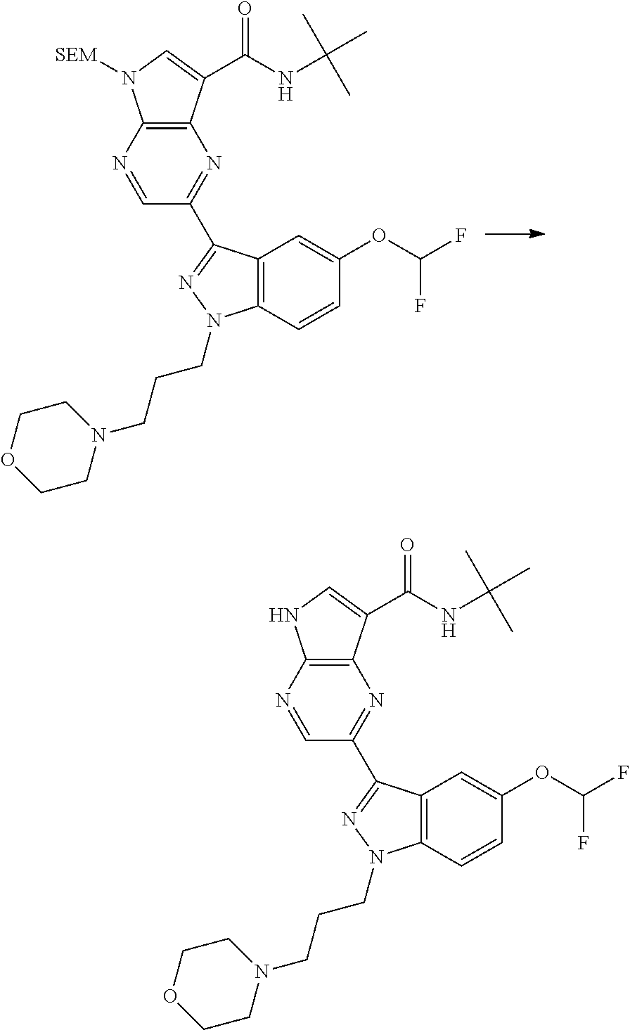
C12=C(N=CC(C3=NN(CCCN4CCOCC4)C4=C3C=C(OC(F)F)C=C4)=N1)N([SEM])C=C2C(NC(C)(C)C)=O.C12=C(N=CC(C3=NN(CCCN4CCOCC4)C4=C3C=C(OC(F)F)C=C4)=N1)NC=C2C(NC(C)(C)C)=O
